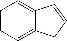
C1=CC=C2C(=C1)C=CC2
